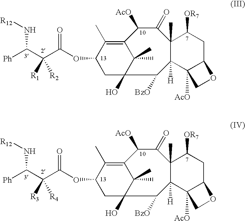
[Ph]C(C(C(OC1CC2(O)C(C)(C)C(=C1C)C([AcO])C(=O)C1(C)C([H])(C2[BzO])C2([AcO])C(CC1[OR7])OC2)=O)([R2])[R1])N[R12].[Ph]C(C(C(OC1CC2(O)C(C)(C)C(=C1C)C([AcO])C(=O)C1(C)C([H])(C2[BzO])C2([AcO])C(CC1[OR7])OC2)=O)([R4])[R3])N[R12]
